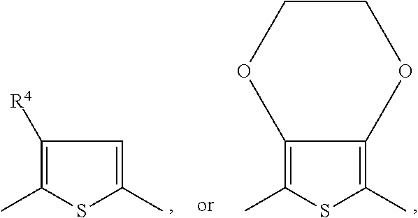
C1([R4])=C(C)SC(C)=C1.C12=C(C)SC(C)=C1OCCO2
